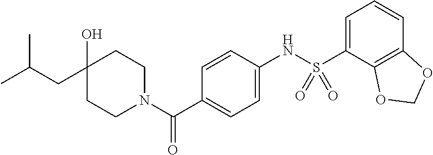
C1CN(C(C2=CC=C(NS(C3=CC=CC4=C3OCO4)(=O)=O)C=C2)=O)CCC1(O)CC(C)C
